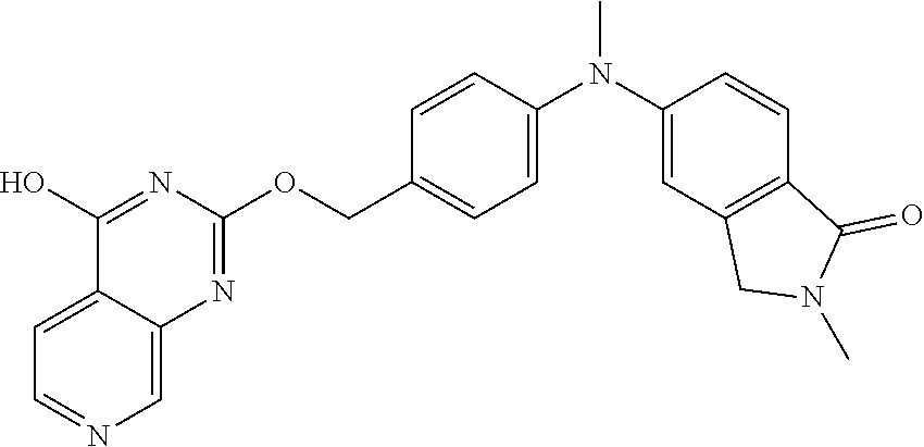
C12=CC=NC=C1N=C(OCC1=CC=C(N(C3=CC4=C(C=C3)C(=O)N(C)C4)C)C=C1)N=C2O
